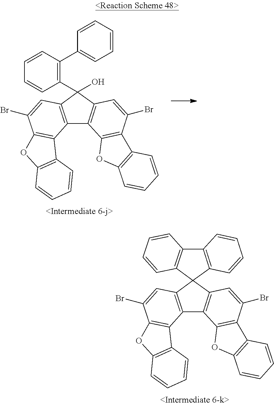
C12=C(C=C(Br)C3=C1C1=C(O3)C=CC=C1)C1(C3=C2C2=C(C(Br)=C3)C3=C(O2)C=CC=C3)C2=C(C3=C1C=CC=C3)C=CC=C2.C12=C(C=C(Br)C3=C1C1=C(O3)C=CC=C1)C(O)(C1=C(C3=CC=CC=C3)C=CC=C1)C1=C2C2=C(C(Br)=C1)C1=C(O2)C=CC=C1
